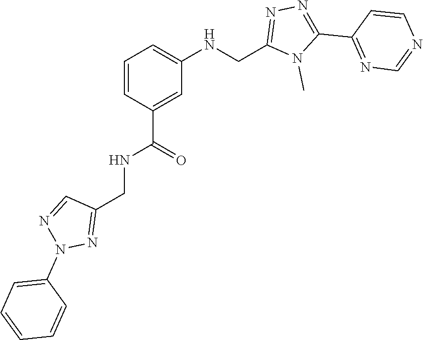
N1=C(C2=NN=C(CNC3=CC=CC(C(NCC4=NN(C5=CC=CC=C5)N=C4)=O)=C3)N2C)C=CN=C1
